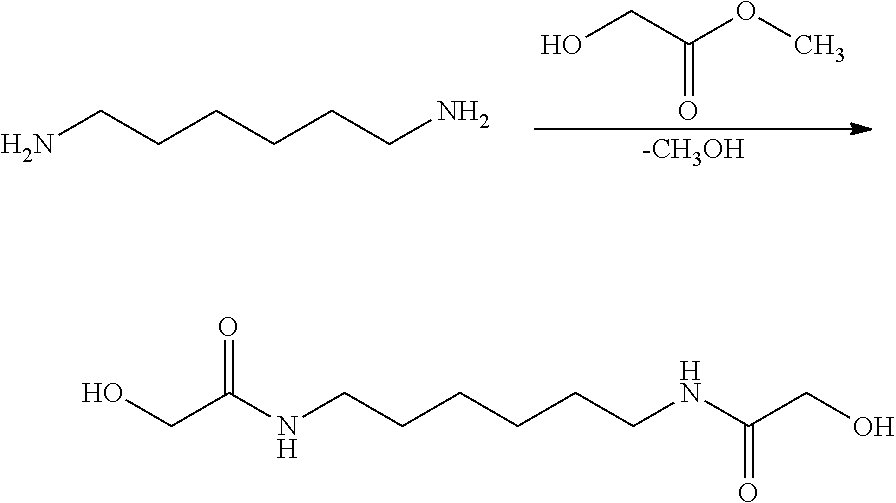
OCC(NCCCCCCNC(CO)=O)=O.NCCCCCCN.OCC(OC)=O.[-CH3OH]
